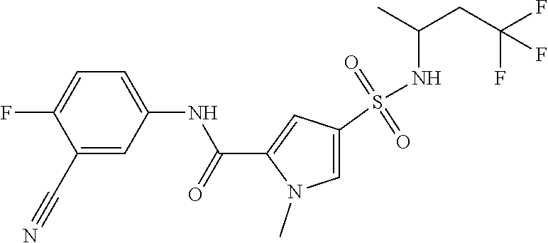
C1(C#N)=CC(NC(C2=CC(S(NC(CC(F)(F)F)C)(=O)=O)=CN2C)=O)=CC=C1F
